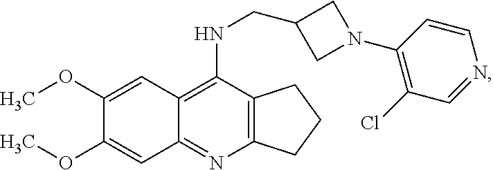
C12=C(N=C3C(=C1NCC1CN(C4=C(Cl)C=NC=C4)C1)C=C(OC)C(OC)=C3)CCC2
